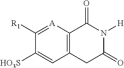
C12=C([A]=C([R1])C([HO3S])=C1)C(=O)N([H])C(=O)C2
